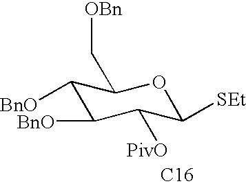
C1([BnO])C([BnO])C([PivO])C([SEt])OC1C[OBn].[C16]
